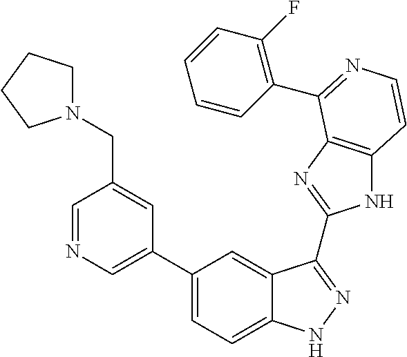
C1(C2=CN=CC(CN3CCCC3)=C2)=CC=C2C(=C1)C(C1=NC3=C(N1)C=CN=C3C1=C(F)C=CC=C1)=NN2
